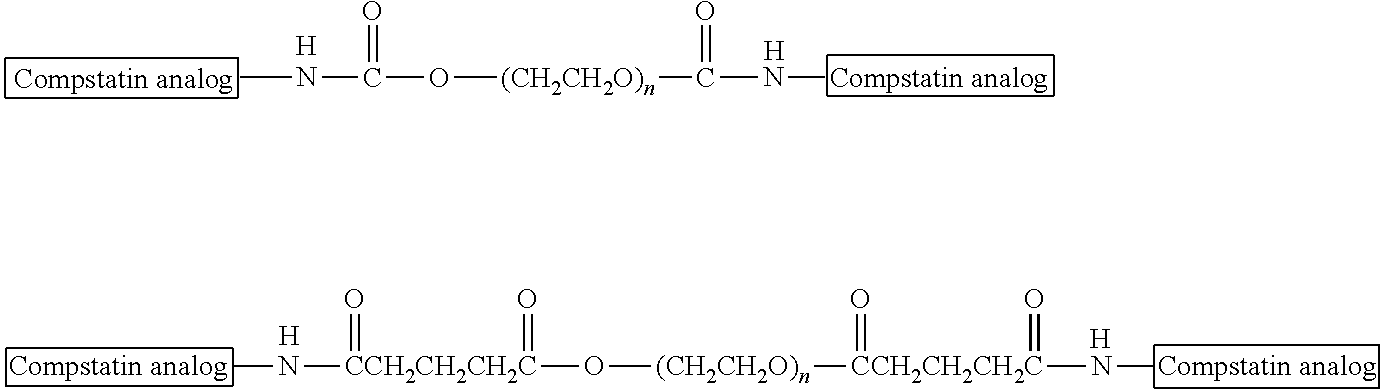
CNC(O[(CH2CH2O)n]C(N[Compstatin analog])=O)=O.[H].[H].[Compstatin analog]N[CCH2CH2CH2C](O[(CH2CH2O)n][CCH2CH2CH2C](N[Compstatin analog])(=O)=O)(=O)=O.[H].[H]
